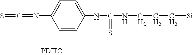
S=C=NC1=CC=C(NC(NCCC[Si])=S)C=C1.[PDITC]
